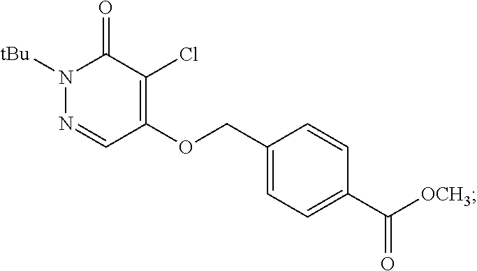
N1([tBu])N=CC(OCC2=CC=C(C([OCH3])=O)C=C2)=C(Cl)C1=O
